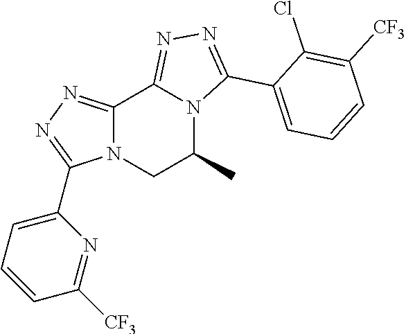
C12=NN=C(C3=CC=CC([CF3])=N3)N1CC(C)N1C2=NN=C1C1=CC=CC([CF3])=C1Cl
